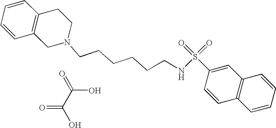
C1=CC=CC2=C1CCN(CCCCCCNS(=O)(=O)C1=CC3=C(C=C1)C=CC=C3)C2.OC(=O)C(O)=O
